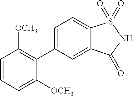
C1(C2=CC=C3C(=C2)C(=O)NS3(=O)=O)=C([OCH3])C=CC=C1[OCH3]
